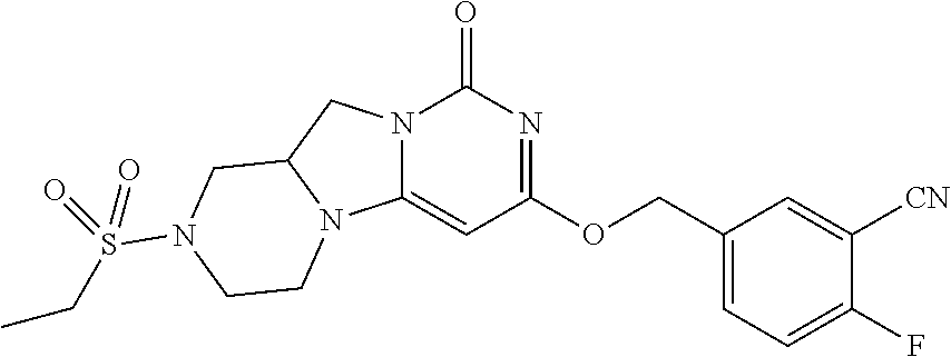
C12=CC(OCC3=CC=C(F)C([CN])=C3)=NC(=O)N1CC1N2CCN(S(CC)(=O)=O)C1
